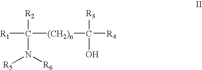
[R2]C([(CH2)n]C([R4])([R3])O)([R1])N([R6])[R5]
